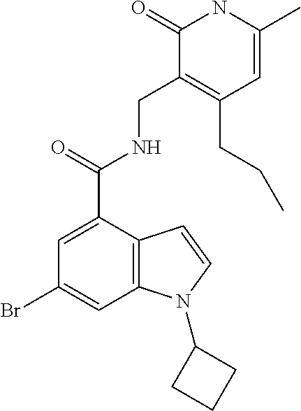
C1=C(C)NC(=O)C(CNC(C2=CC(Br)=CC3=C2C=CN3C2CCC2)=O)=C1CCC
